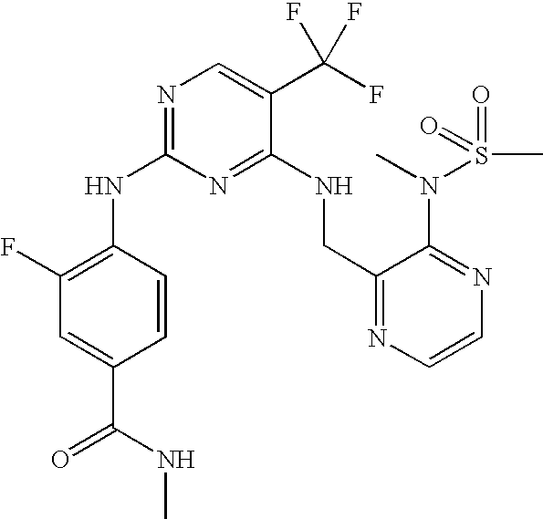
C1(NC2=NC=C(C(F)(F)F)C(NCC3=NC=CN=C3N(S(C)(=O)=O)C)=N2)=C(F)C=C(C(NC)=O)C=C1
